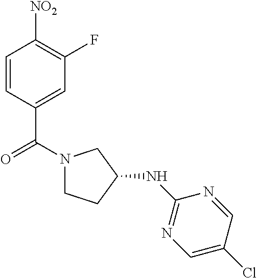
N1(C(=O)C2=CC(F)=C([NO2])C=C2)CCC(NC2=NC=C(Cl)C=N2)C1
